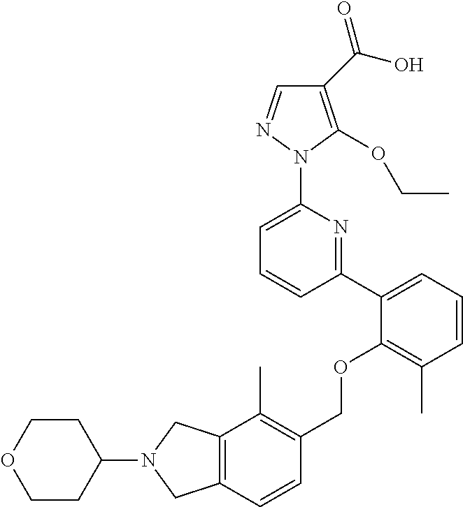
C1(C(O)=O)=C(OCC)N(C2=CC=CC(C3=CC=CC(C)=C3OCC3=C(C)C4=C(C=C3)CN(C3CCOCC3)C4)=N2)N=C1
